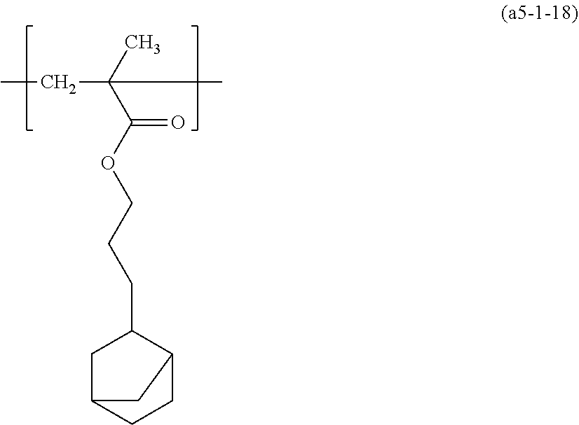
CCC(C)(C(OCCCC1CC2CCC1C2)=O)C
